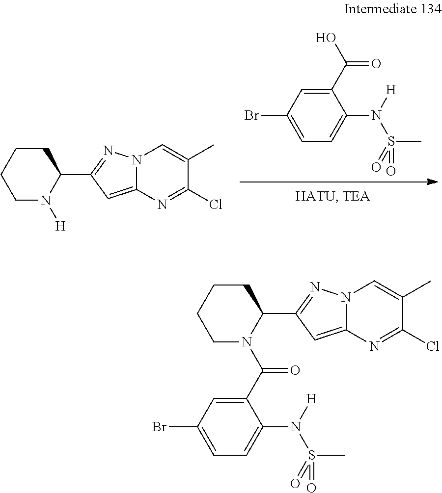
C1(C(O)=O)=CC(Br)=CC=C1N(S(C)(=O)=O)[H].[H]N1C(C2=NN3C(=C2)N=C(Cl)C(C)=C3)CCCC1.C1(C(N2C(C3=NN4C(=C3)N=C(Cl)C(C)=C4)CCCC2)=O)=CC(Br)=CC=C1N(S(C)(=O)=O)[H]
